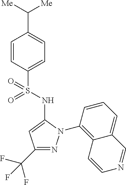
C1(C([Me])[Me])=CC=C(S(=O)(=O)NC2=CC(C(F)(F)F)=NN2C2=C3C(=CC=C2)C=NC=C3)C=C1
